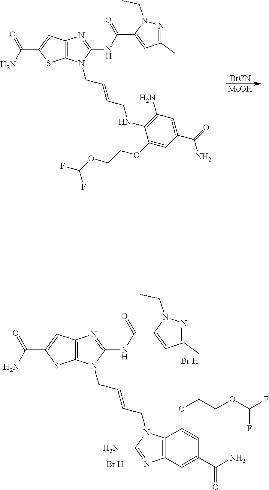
[MeOH].[BrCN].C12=C(C=C(C(=O)N)S1)N=C(NC(C1=CC(C)=NN1CC)=O)N2CC=CCNC1=C(N)C=C(C(N)=O)C=C1OCCOC(F)F.C12=C(C=C(C(=O)N)S1)N=C(NC(C1=CC(C)=NN1CC)=O)N2CC=CCN1C2=C(C=C(C(N)=O)C=C2OCCOC(F)F)N=C1N.[Br H].[Br H]
